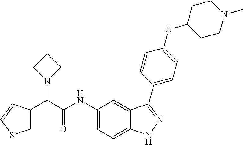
N1(C(C(NC2=CC=C3C(=C2)C(C2=CC=C(OC4CCN(C)CC4)C=C2)=NN3)=O)C2=CSC=C2)CCC1
